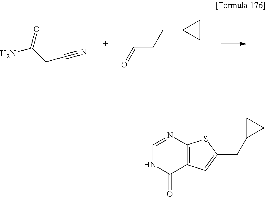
NC(=O)CC#N.O=CCCC1CC1.C1=NC2=C(C(=O)N1)C=C(CC1CC1)S2
